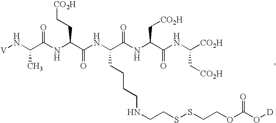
[V]NC(C(NC(C(NC(C(NC(C(NC([CO2H])C[CO2H])=O)C[CO2H])=O)CCCCNCCSSCCOC(O[D])=O)=O)CC[CO2H])=O)C
